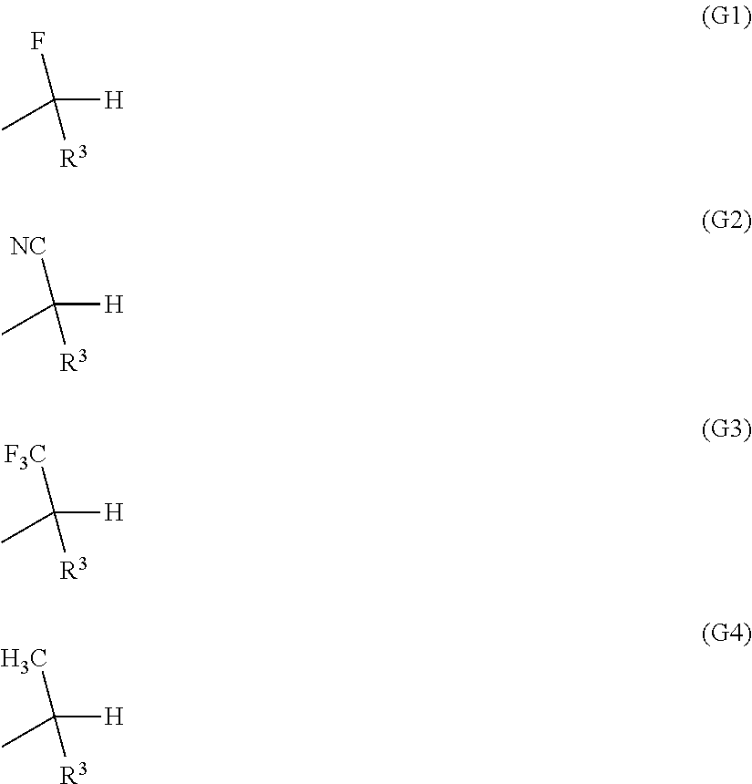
C([H])(F)(C)[R3].C([H])([NC])(C)[R3].C([H])([F3C])(C)[R3].C([H])(C)(C)[R3]
